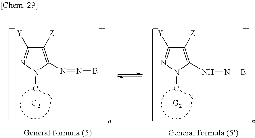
C1([Z])=C(N=NB)N(CN)N=C1[Y].C1([Z])=C(NN=B)N(CN)N=C1[Y]
